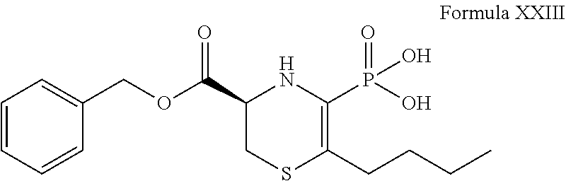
C1(C(OCC2=CC=CC=C2)=O)CSC(CCCC)=C(P(O)(=O)O)N1
